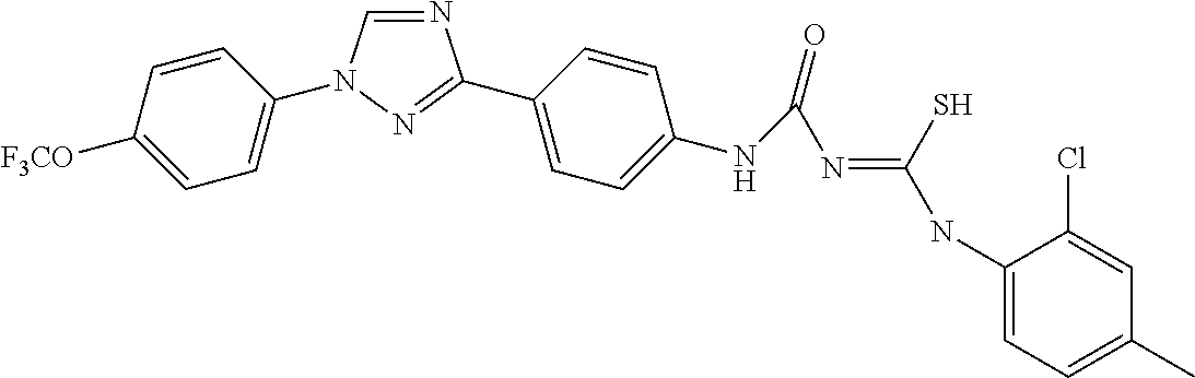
N1=CN(C2=CC=C([F3CO])C=C2)N=C1C1=CC=C(NC(=O)N=C(NC2=CC=C(C)C=C2Cl)S)C=C1
